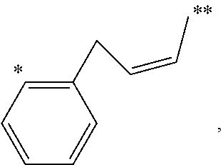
C1=C(CC=CC)C=CC=C1
